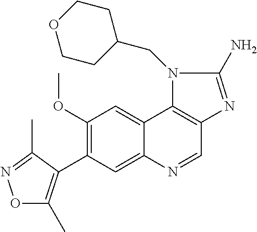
C1(OC)=C(C2=C(C)ON=C2C)C=C2C(=C1)C1=C(C=N2)N=C(N)N1CC1CCOCC1
